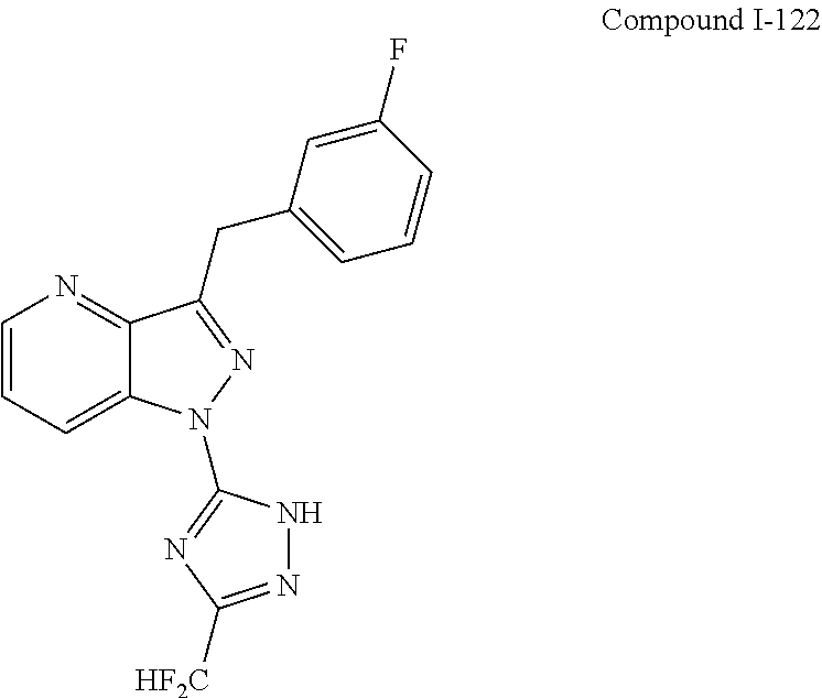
C1=CC=C2C(=N1)C(CC1=CC=CC(F)=C1)=NN2C1=NC([HF2C])=NN1
